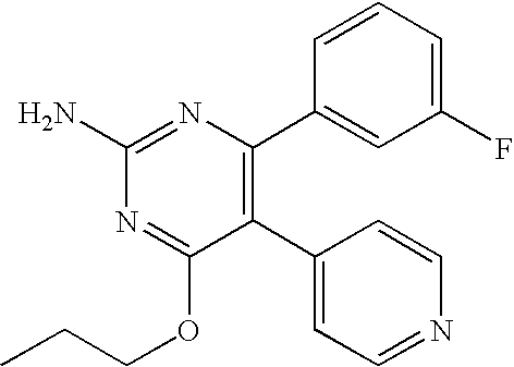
C1(C2=CC=NC=C2)=C(C2=CC(F)=CC=C2)N=C(N)N=C1OCCC
